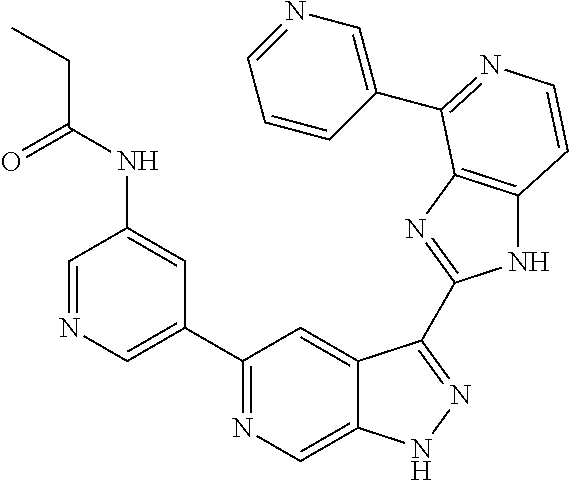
C1=NC=C(C2=NC=C3C(=C2)C(C2=NC4=C(N2)C=CN=C4C2=CN=CC=C2)=NN3)C=C1NC(CC)=O
